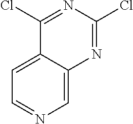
C1(Cl)=NC(Cl)=NC2=CN=CC=C12
